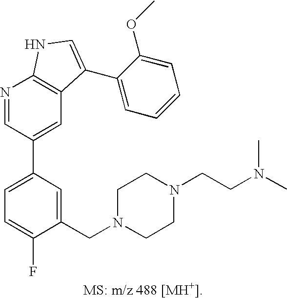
C1(C2=CC3=C(N=C2)NC=C3C2=CC=CC=C2OC)=CC=C(F)C(CN2CCN(CCN(C)C)CC2)=C1
